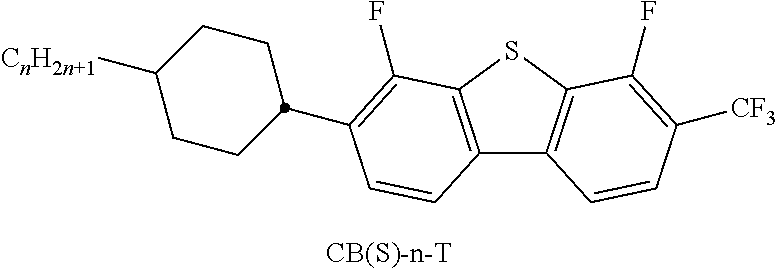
C12=C(SC3=C1C=CC([CF3])=C3F)C(F)=C(C1CCC([CnH2n+1])CC1)C=C2
